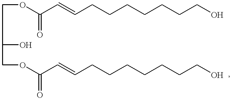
O(C(C=CCCCCCCCO)=O)CCC(O)COC(C=CCCCCCCCO)=O
